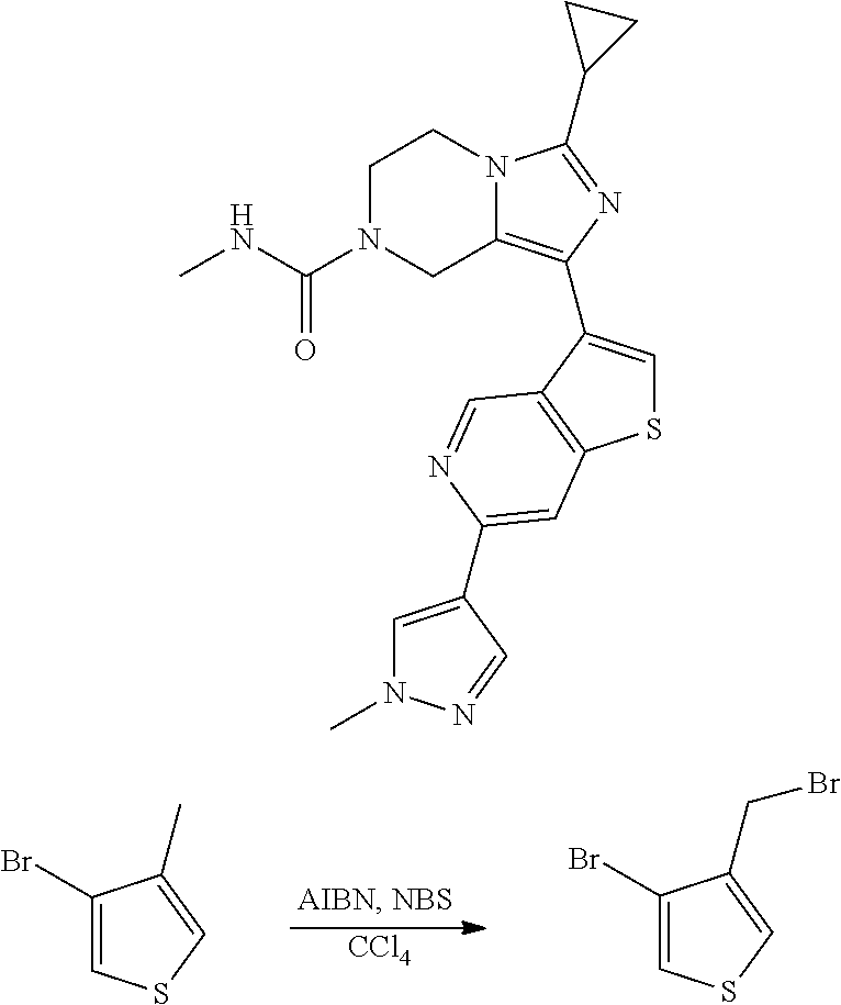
[CCl4].C1(Br)=CSC=C1C.C1(Br)=CSC=C1CBr.C1N(C(NC)=O)CC2=C(C3=CSC4=C3C=NC(C3=CN(C)N=C3)=C4)N=C(C3CC3)N2C1
